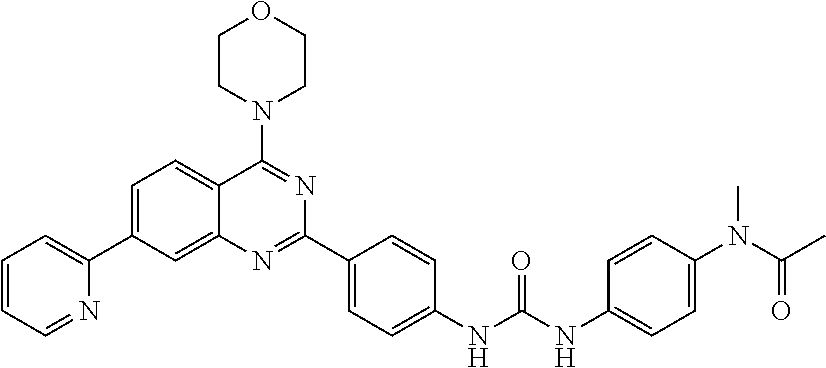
C1=CC=NC(C2=CC=C3C(=C2)N=C(C2=CC=C(NC(NC4=CC=C(N(C(C)=O)C)C=C4)=O)C=C2)N=C3N2CCOCC2)=C1
